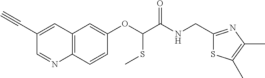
C1(C#C)=CC2=C(N=C1)C=CC(OC(SC)C(=O)NCC1=NC(C)=C(C)S1)=C2
